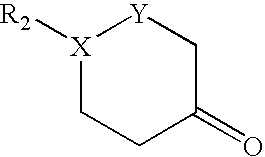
[X]1([R2])CCC(=O)C[Y]1
